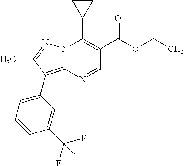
N12C(=C(C3=CC=CC(C(F)(F)F)=C3)C(C)=N1)N=CC(C(OCC)=O)=C2C1CC1
